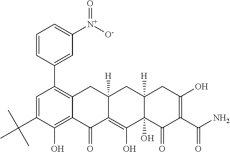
C1=C(C(C)(C)C)C(O)=C2C(=C1C1=CC([N+]([O-])=O)=CC=C1)CC1([H])C(=C(O)C3(O)C([H])(C1)CC(O)=C(C(N)=O)C3=O)C2=O
